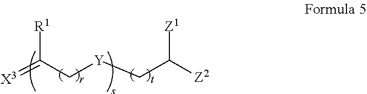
[X3]=C([R1])C[Y]CC([Z1])[Z2]
